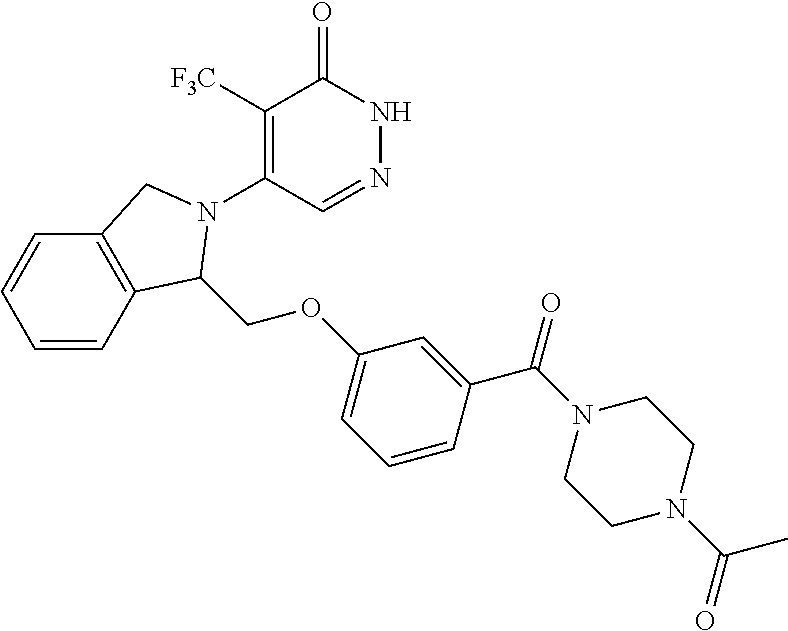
C1([F3C])=C(N2C(COC3=CC=CC(C(=O)N4CCN(C(=O)C)CC4)=C3)C3=C(C=CC=C3)C2)C=NNC1=O
